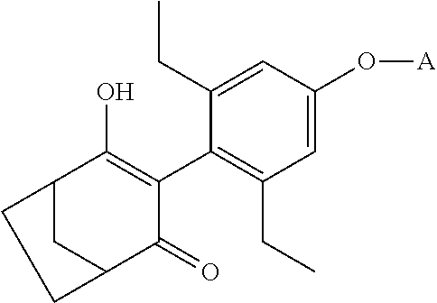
C1(C2=C(O)C3CC(C2=O)CC3)=C(CC)C=C(O[A])C=C1CC
